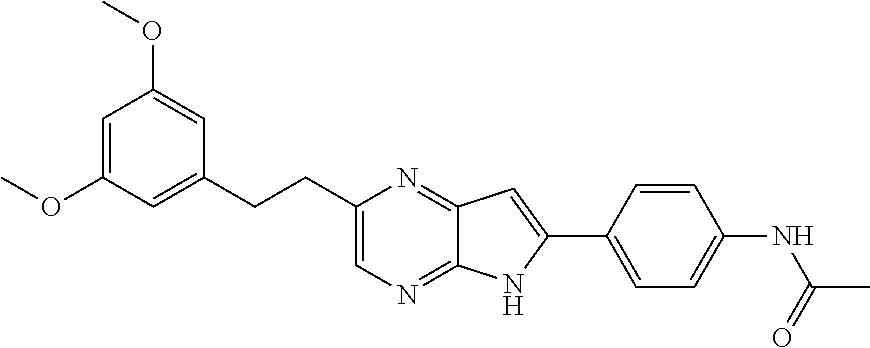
C1=C(OC)C=C(CCC2=CN=C3C(=N2)C=C(C2=CC=C(NC(C)=O)C=C2)N3)C=C1OC
